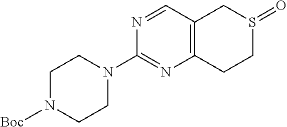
C1=NC(N2CCN([Boc])CC2)=NC2=C1CS(=O)CC2
